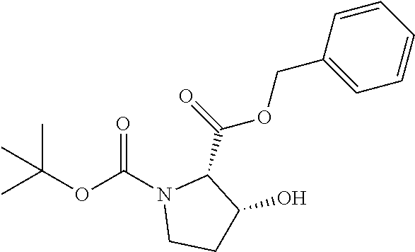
O(C(=O)N1CCC(O)C1C(OCC1=CC=CC=C1)=O)C(C)(C)C
